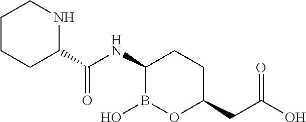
C1(NC(C2NCCCC2)=O)B(O)OC(CC(O)=O)CC1
